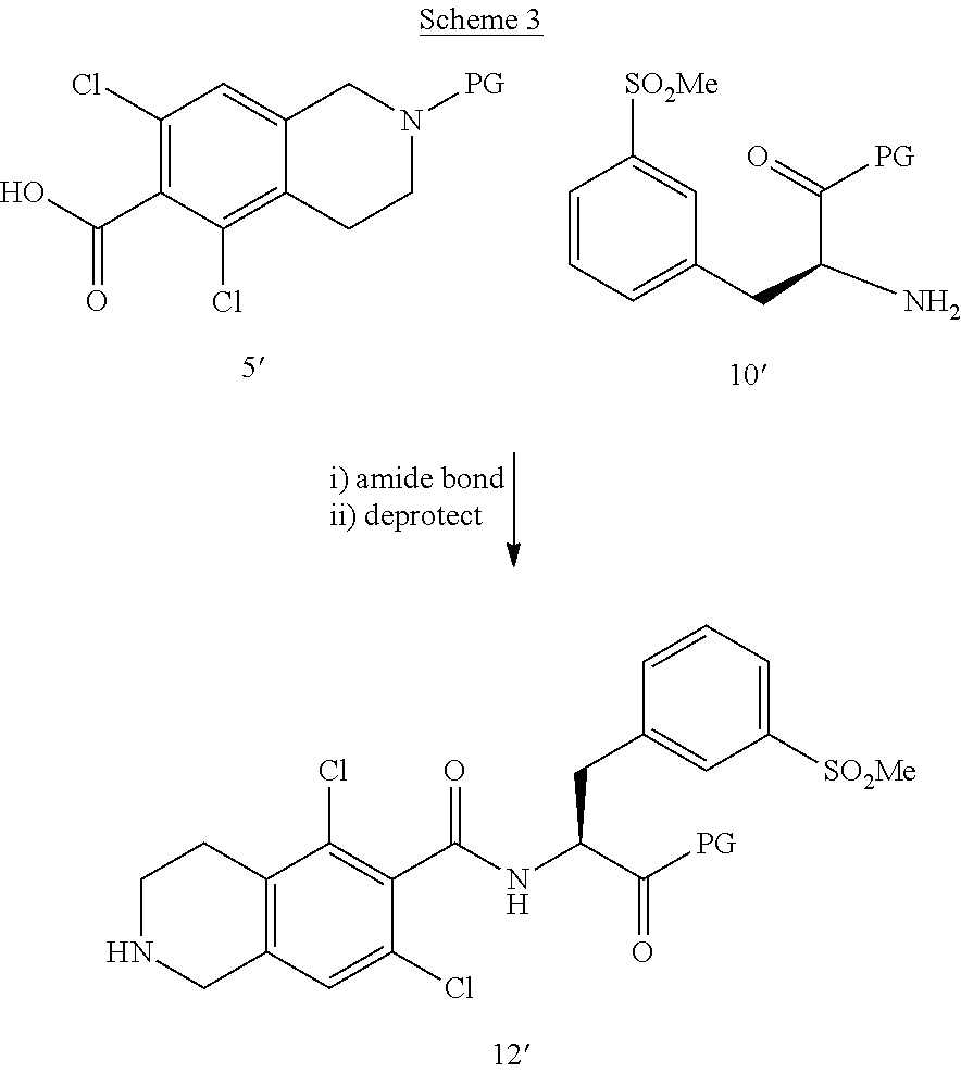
C1(Cl)=C(C(O)=O)C(Cl)=C2C(=C1)CN([PG])CC2.C1=CC=C(CC(N)C(=O)[PG])C=C1[SO2Me].C12=C(C=C(Cl)C(C(NC(C([PG])=O)CC3=CC([SO2Me])=CC=C3)=O)=C1Cl)CNCC2
